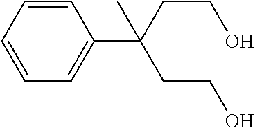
C1=CC=CC=C1C(CCO)(CCO)C
